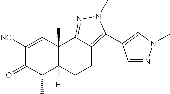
C1([NC])=CC2(C)C([H])(C(C)C1=O)CCC1=C(C3=CN(C)N=C3)N(C)N=C21
